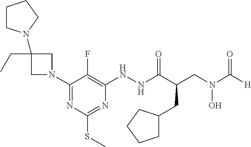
C1N(C2=NC(SC)=NC(NNC(C(CC3CCCC3)CN(C([H])=O)O)=O)=C2F)CC1(CC)N1CCCC1
